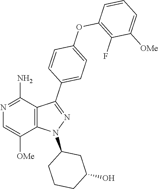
C12=C(C(N)=NC=C1[OMe])C(C1=CC=C(OC3=C(F)C([OMe])=CC=C3)C=C1)=NN2C1CCCC(O)C1
